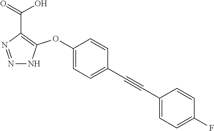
N1=NC(C(=O)O)=C(OC2=CC=C(C#CC3=CC=C(F)C=C3)C=C2)N1
